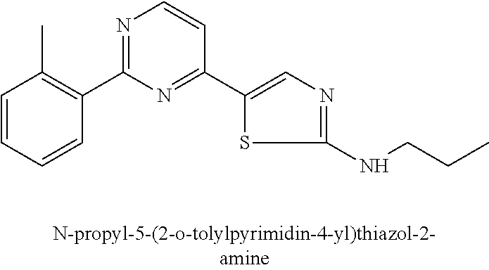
C1=CC=CC(C2=NC=CC(C3=CN=C(NCCC)S3)=N2)=C1C
